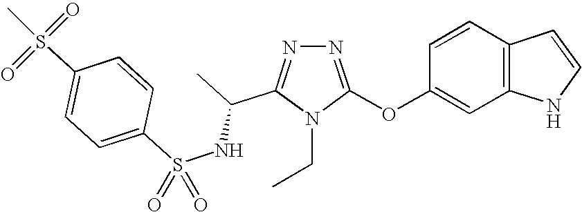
N1=C(OC2=CC3=C(C=C2)C=CN3)N(CC)C(C(NS(C2=CC=C(S(C)(=O)=O)C=C2)(=O)=O)C)=N1
